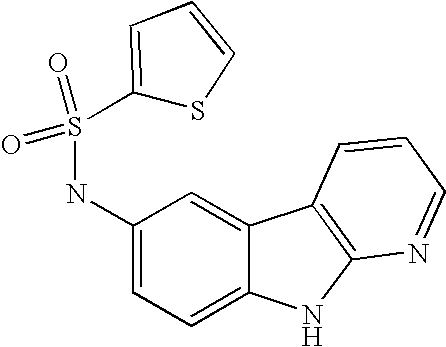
C1(NS(=O)(=O)C2=CC=CS2)=CC=C2C(=C1)C1=C(N2)N=CC=C1
